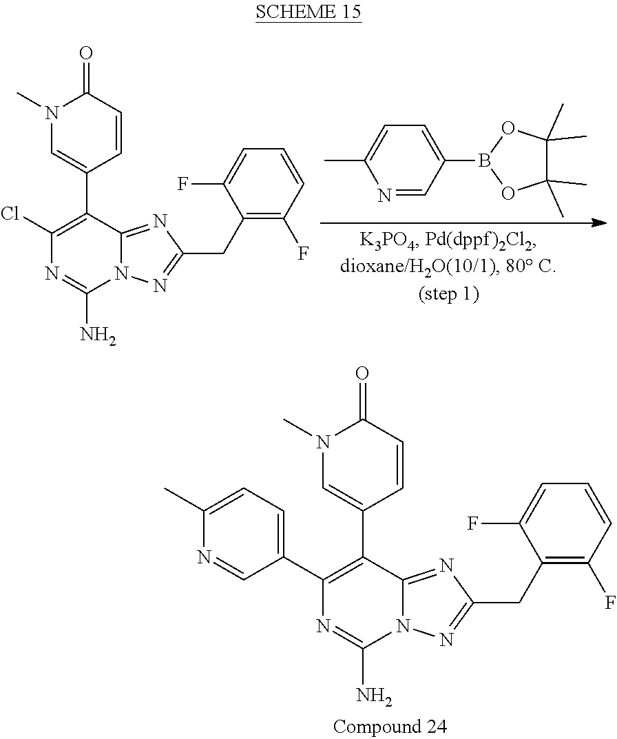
C1(F)=CC=CC(F)=C1CC1=NN2C(=N1)C(C1=CN(C)C(=O)C=C1)=C(C1=CC=C(C)N=C1)N=C2N.N12N=C(CC3=C(F)C=CC=C3F)N=C1C(C1=CN(C)C(=O)C=C1)=C(Cl)N=C2N.O1C(C)(C)C(C)(C)OB1C1=CC=C(C)N=C1
